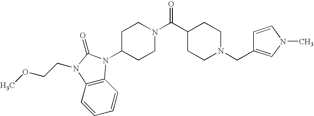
C1=CC2=C(C=C1)N(CCOC)C(=O)N2C1CCN(C(C2CCN(CC3=CN(C)C=C3)CC2)=O)CC1
